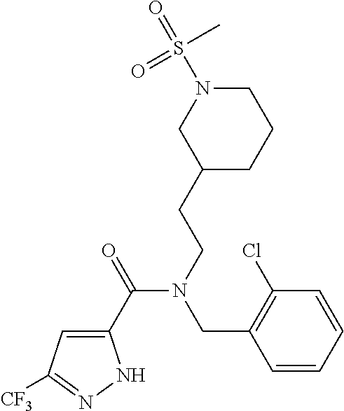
C1(C(=O)N(CCC2CCCN(S(=O)(C)=O)C2)CC2=C(Cl)C=CC=C2)=CC([CF3])=NN1
